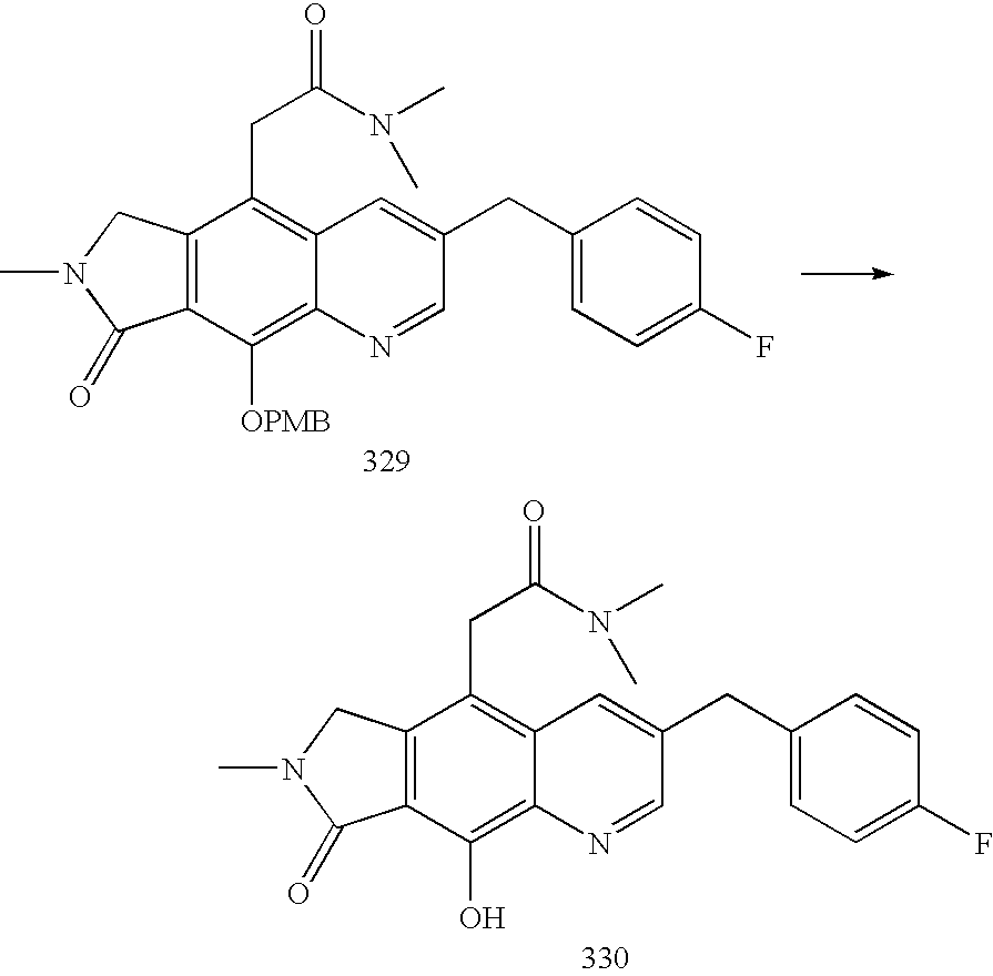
C12=C(CN(C)C1=O)C(CC(N(C)C)=O)=C1C(=C2[OPMB])N=CC(CC2=CC=C(F)C=C2)=C1.C12=C(CN(C)C1=O)C(CC(N(C)C)=O)=C1C(=C2O)N=CC(CC2=CC=C(F)C=C2)=C1
